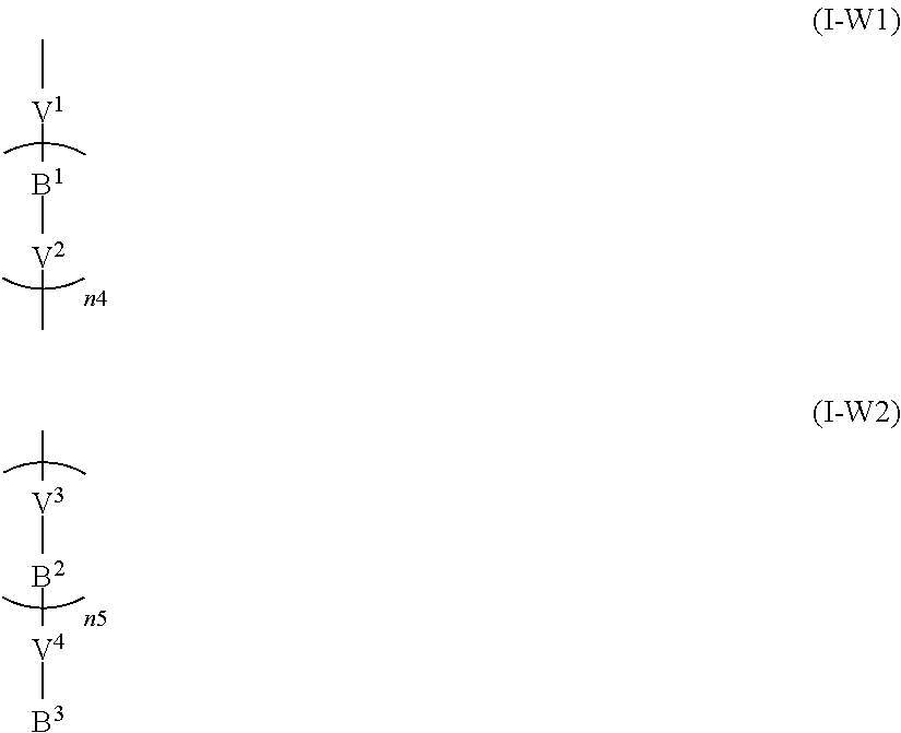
C[V1][B1][V2]C.C[V3][B2][V4][B3]
